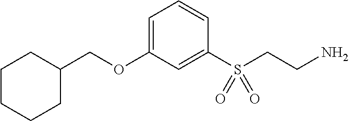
C1(COC2=CC=CC(S(CCN)(=O)=O)=C2)CCCCC1
